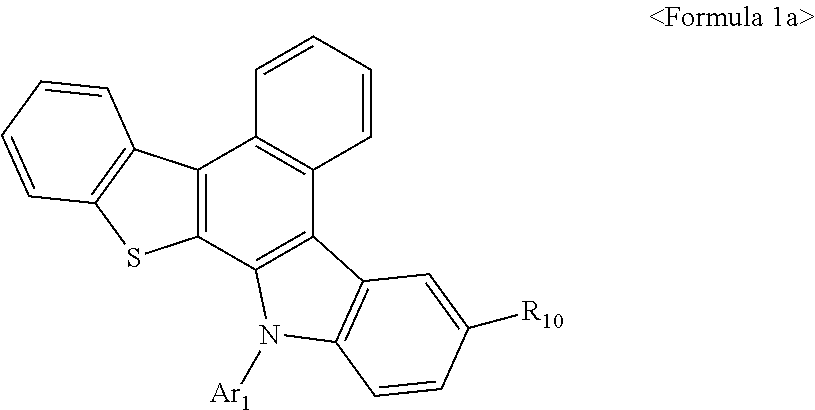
C12=C(C3=C(C4=C1C=CC=C4)C1=C(N3[Ar1])C=CC([R10])=C1)SC1=C2C=CC=C1
